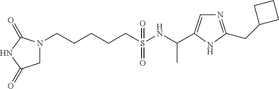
N1(CCCCCS(NC(C)C2=CN=C(CC3CCC3)N2)(=O)=O)CC(=O)NC1=O
